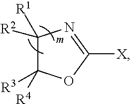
C1([R2])([R1])C([R3])([R4])OC([X])=N1
